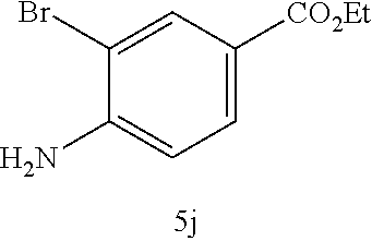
C1(Br)=CC([CO2Et])=CC=C1N
